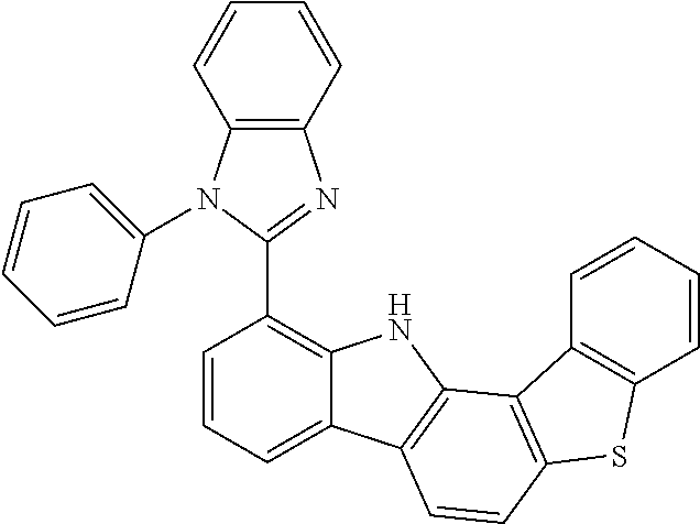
C1=CC=C2C(=C1C1=NC3=C(N1C1=CC=CC=C1)C=CC=C3)NC1=C2C=CC2=C1C1=C(S2)C=CC=C1
